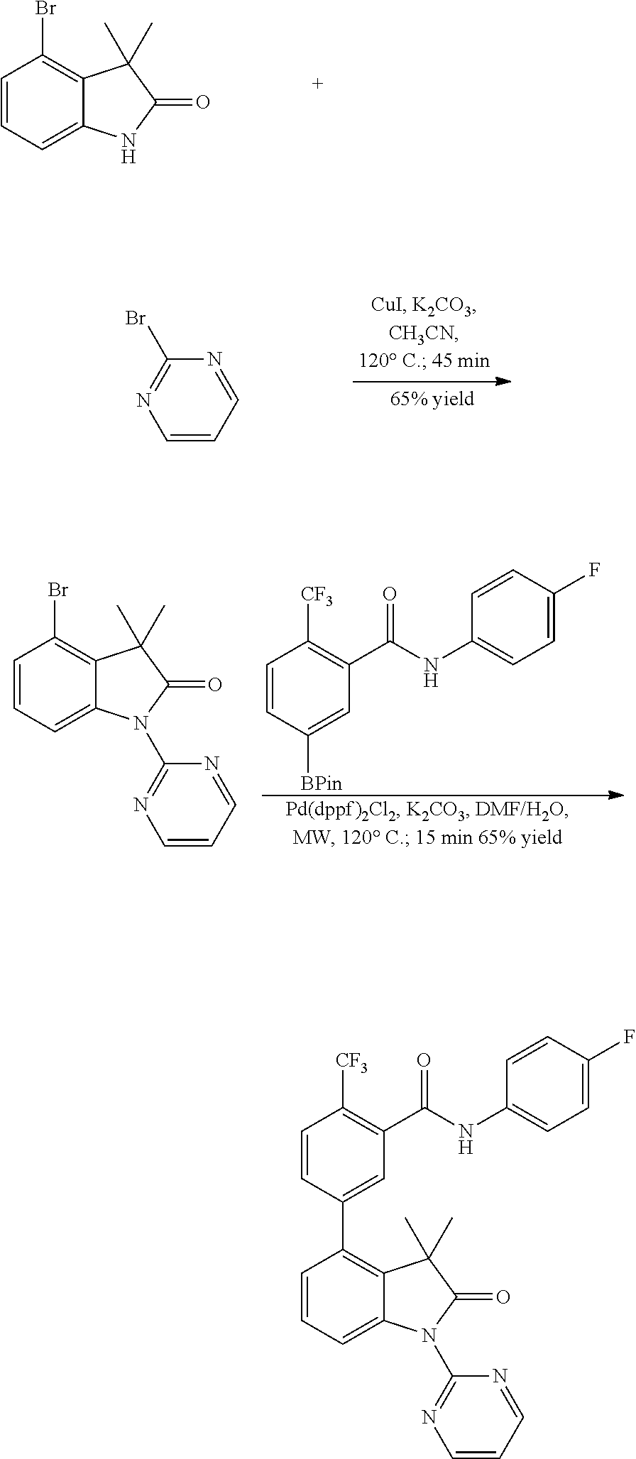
C1=CC=C2C(=C1Br)C(C)(C)C(=O)N2.C1=CC=NC(Br)=N1.C1=CC([BPin])=CC(C(NC2=CC=C(F)C=C2)=O)=C1[CF3].C1=CC=C2C(=C1Br)C(C)(C)C(=O)N2C1=NC=CC=N1.C1=CC(C2=C3C(=CC=C2)N(C2=NC=CC=N2)C(=O)C3(C)C)=CC(C(NC2=CC=C(F)C=C2)=O)=C1[CF3]
